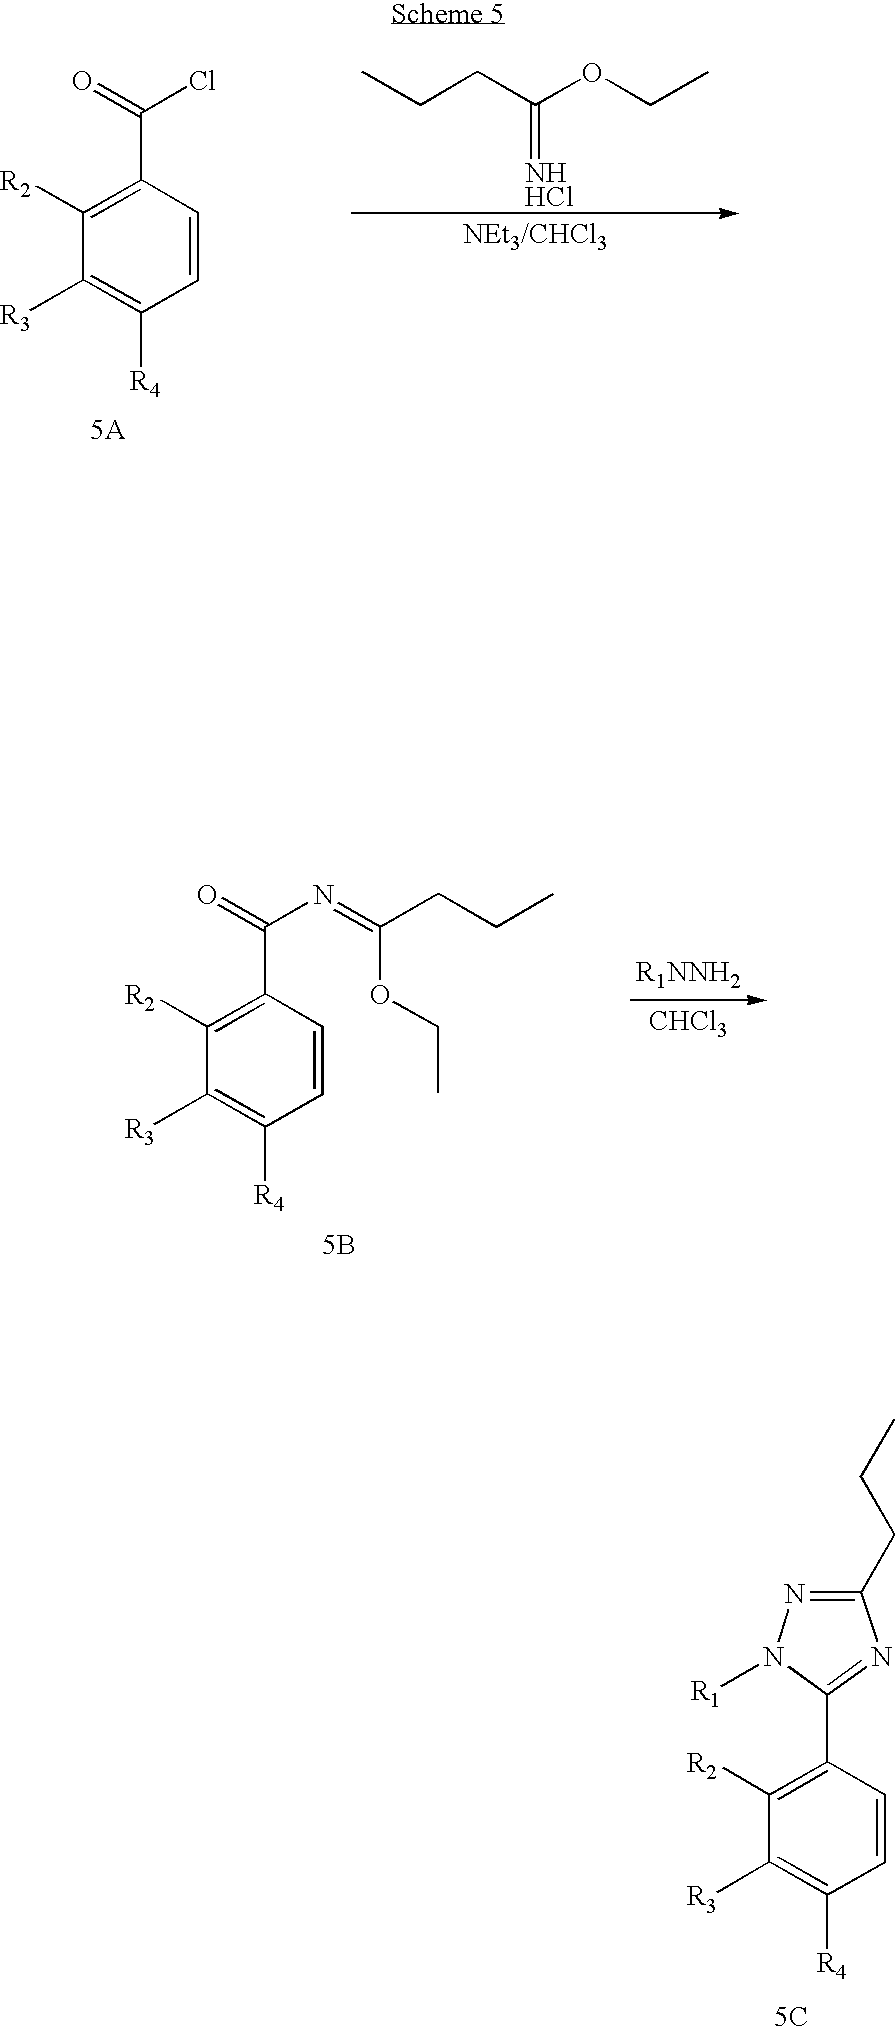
C1(C2=NC(CCC)=NN2[R1])=C([R2])C([R3])=C([R4])C=C1.[5C].C1=CC(C(Cl)=O)=C([R2])C([R3])=C1[R4].CCCC(OCC)=[NHHCl].[CHCl3].C1=CC(C(N=C(CCC)OCC)=O)=C([R2])C([R3])=C1[R4].[5B]
